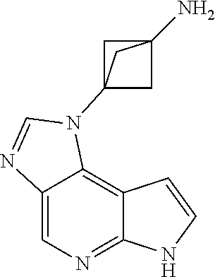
C1=C2C(=C3C(=N1)NC=C3)N(C13CC(N)(C1)C3)C=N2
